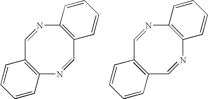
C1=NC2=C(C=NC3=C1C=CC=C3)C=CC=C2.C1=NC2=C(N=CC3=C1C=CC=C3)C=CC=C2
